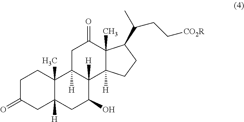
C1C(=O)CC2([H])C(C)(C1)C1([H])C([H])(C(O)C2)C2([H])C(C)(C(=O)C1)C(C(C)CC[CO2R])CC2
